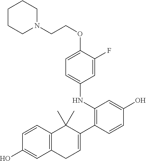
C12=C(C=CC(O)=C1)C(C)(C)C(C1=C(NC3=CC=C(OCCN4CCCCC4)C(F)=C3)C=C(O)C=C1)=CC2
